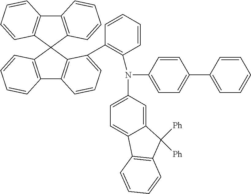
C12=C(C3(C4=C1C=CC=C4)C1=C(C4=C3C(C3=C(N(C5=CC=C6C(=C5)C([Ph])([Ph])C5=C6C=CC=C5)C5=CC=C(C6=CC=CC=C6)C=C5)C=CC=C3)=CC=C4)C=CC=C1)C=CC=C2
